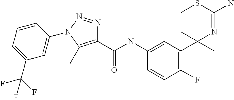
C1=C(NC(C2=C(C)N(C3=CC(C(F)(F)F)=CC=C3)N=N2)=O)C=CC(F)=C1C1(C)N=C(N)SCC1
